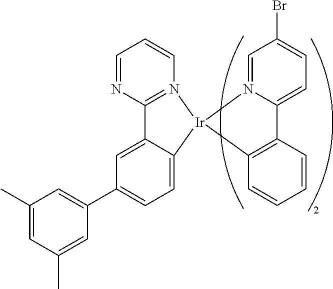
C1(C)=CC(C)=CC(C2=CC=C3C(=C2)C2=N(C=CC=N2)[Ir]32N3=CC(Br)=CC=C3C3=C2C=CC=C3)=C1
